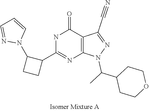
C1CC(C(C)N2N=C(C#N)C3=C2N=C(C2CCC2N2C=CC=N2)NC3=O)CCO1
